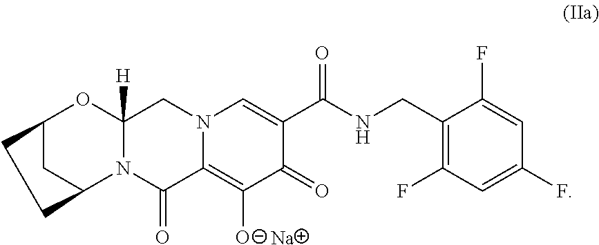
C12CC(N3C([H])(O1)CN1C(=C([O-])C(=O)C(C(NCC4=C(F)C=C(F)C=C4F)=O)=C1)C3=O)CC2.[Na]
